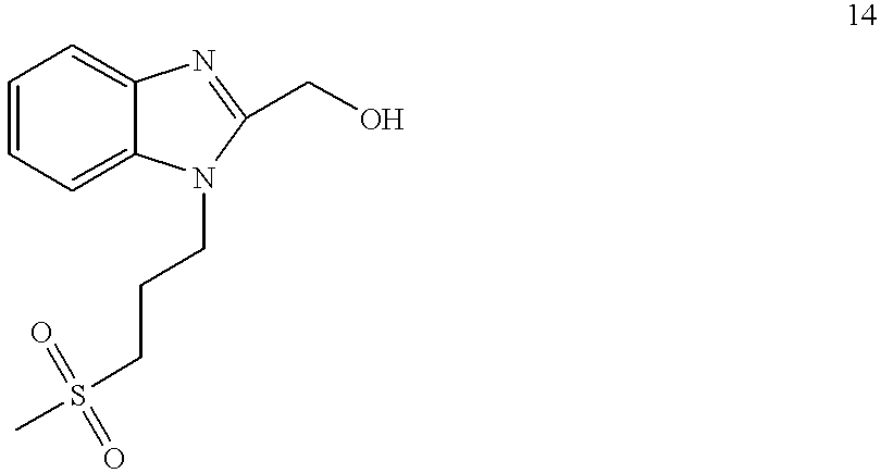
C1=CC=C2C(=C1)N=C(CO)N2CCCS(C)(=O)=O
